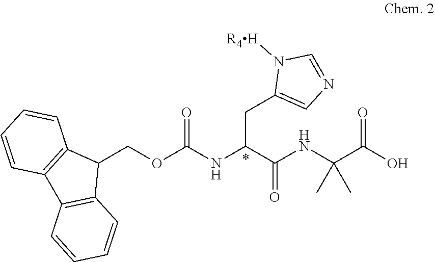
C1(COC(NC(C(NC(C(O)=O)(C)C)=O)CC2=CN=CN2[R4H])=O)C2=C(C3=C1C=CC=C3)C=CC=C2
